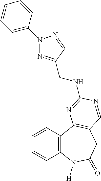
C1=CC2=C(C=C1)N([H])C(=O)CC1=C2N=C(NCC2=NN(C3=CC=CC=C3)N=C2)N=C1
